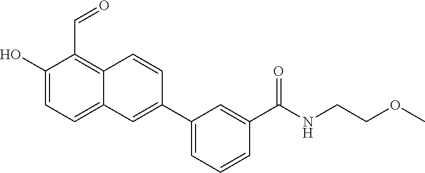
C1(O)=CC=C2C(=C1C=O)C=CC(C1=CC=CC(C(NCCOC)=O)=C1)=C2
